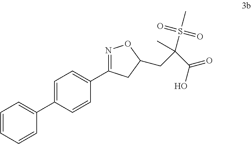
C1=C(C2=CC=CC=C2)C=CC(C2=NOC(CC(C(=O)O)(S(=O)(=O)C)C)C2)=C1
